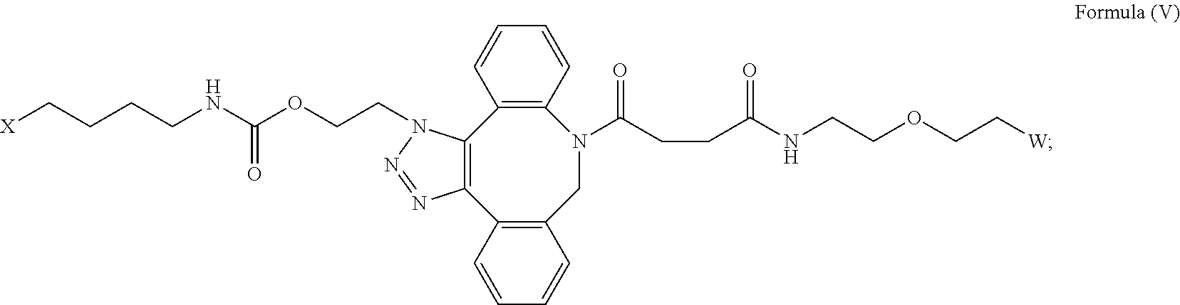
[X]CCCCNC(OCCN1C2=C(C3=C(CN(C(CCC(NCCOCC[W])=O)=O)C4=C2C=CC=C4)C=CC=C3)N=N1)=O
